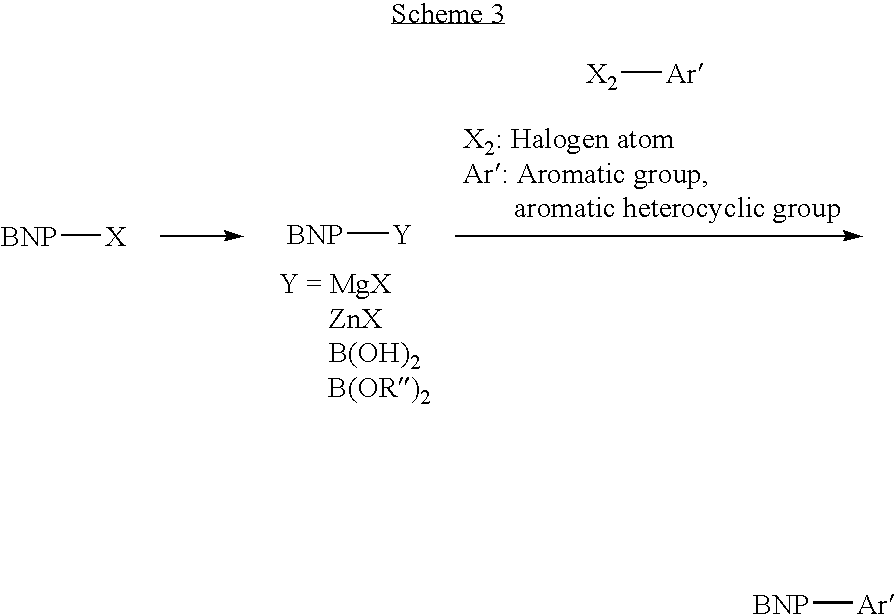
[X2][Ar].[BNP][Y].[BNP][X].[BNP][Ar]
